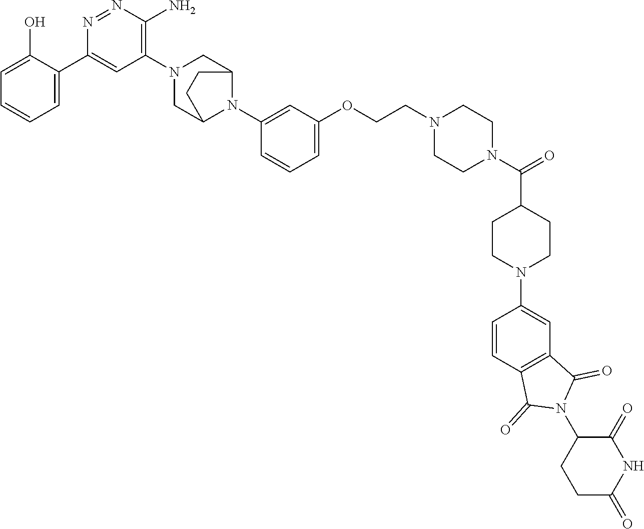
C1=C(O)C(C2=CC(N3CC4N(C5=CC(OCCN6CCN(C(C7CCN(C8=CC9=C(C=C8)C(=O)N(C8CCC(=O)NC8=O)C9=O)CC7)=O)CC6)=CC=C5)C(C3)CC4)=C(N)N=N2)=CC=C1
